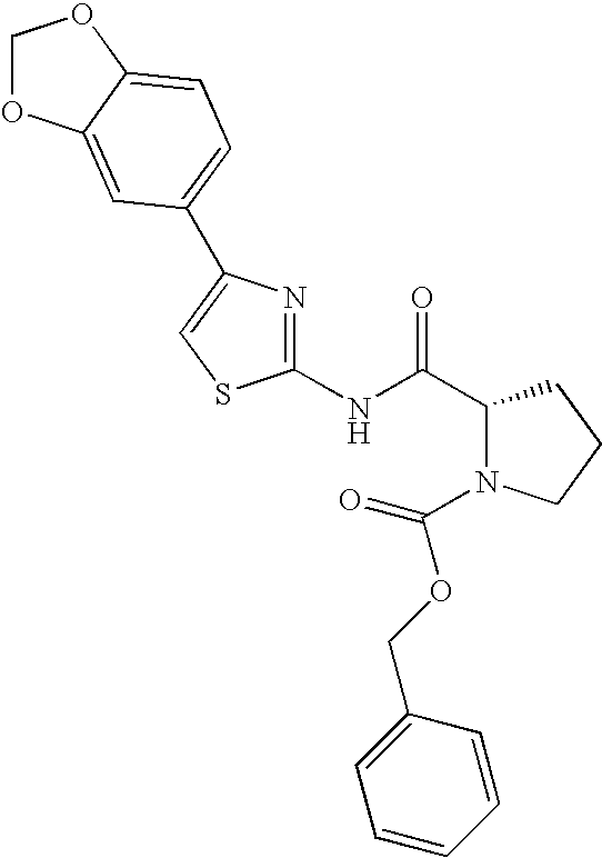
C1(NC(C2N(C(OCC3=CC=CC=C3)=O)CCC2)=O)=NC(C2=CC=C3C(=C2)OCO3)=CS1
